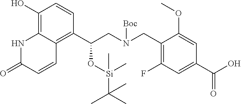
C1(O)=C2C(=C(C(CN(CC3=C(F)C=C(C(O)=O)C=C3OC)[Boc])O[Si](C)(C(C)(C)C)C)C=C1)C=CC(=O)N2
